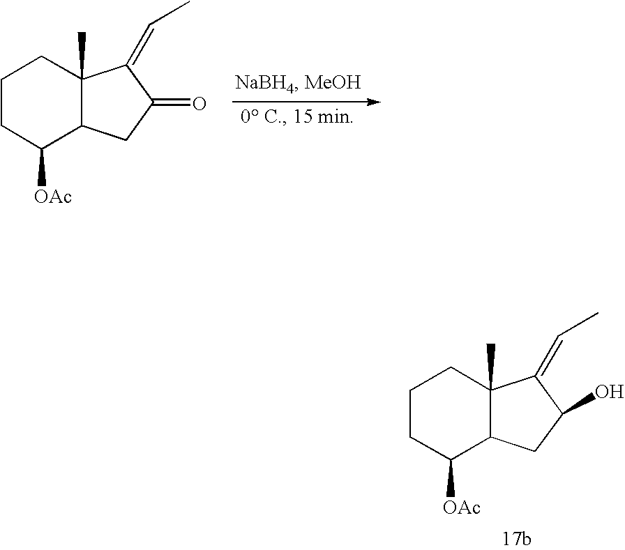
C1CC([OAc])C2C(C)(C1)C(=CC)C(O)C2.C1CC([OAc])C2C(C)(C1)C(=CC)C(=O)C2
